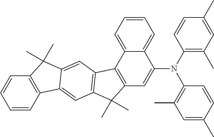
C1=CC=C2C(=C1)C(N(C1=C(C)C=C(C)C=C1)C1=C(C)C=C(C)C=C1)=CC1=C2C2=C(C1(C)C)C=C1C(=C2)C(C)(C)C2=C1C=CC=C2
